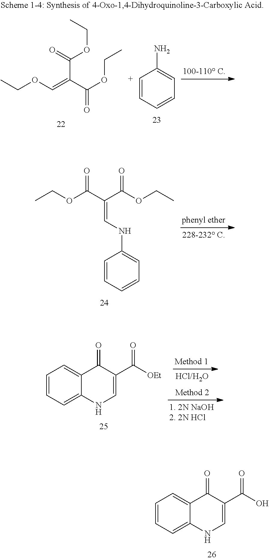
C1=CC=C2C(=C1)C(=O)C(C([OEt])=O)=CN2.C1=CC=C2C(=C1)C(=O)C(C(O)=O)=CN2.CCOC(C(C(OCC)=O)=CNC1=CC=CC=C1)=O.[C+]1=CC=CC=C1N.CCOC=C(C(OCC)=O)C(OCC)=O
